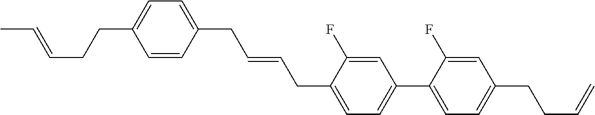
C1=CC(CC=CCC2=CC=C(C3=CC=C(CCC=C)C=C3F)C=C2F)=CC=C1CCC=CC
